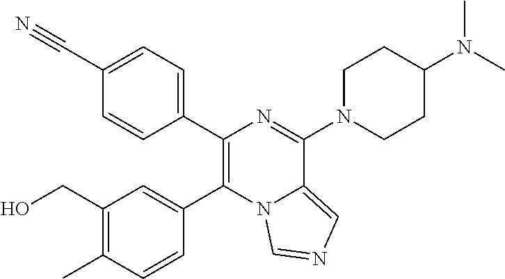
C1(C2=CC=C(C#N)C=C2)=C(C2=CC(CO)=C(C)C=C2)N2C(=CN=C2)C(N2CCC(N(C)C)CC2)=N1
